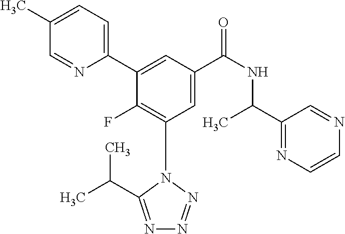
C1=C(C)C=NC(C2=CC(C(NC(C3=NC=CN=C3)C)=O)=CC(N3C(C(C)C)=NN=N3)=C2F)=C1
